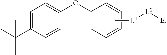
C1=C(C(C)(C)C)C=CC(OC2=CC=CC=C2)=C1.C[L1][L2][E]
